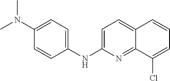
C1(N(C)C)=CC=C(NC2=CC=C3C(=N2)C(Cl)=CC=C3)C=C1
